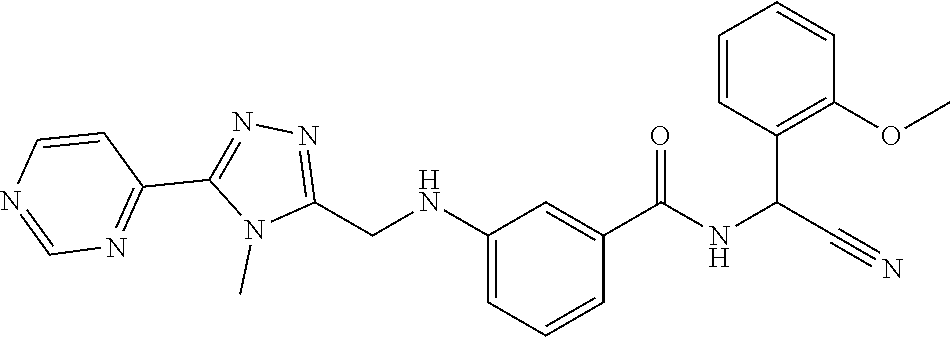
N1=C(C2=NN=C(CNC3=CC=CC(C(=O)NC(C#N)C4=C(OC)C=CC=C4)=C3)N2C)C=CN=C1
